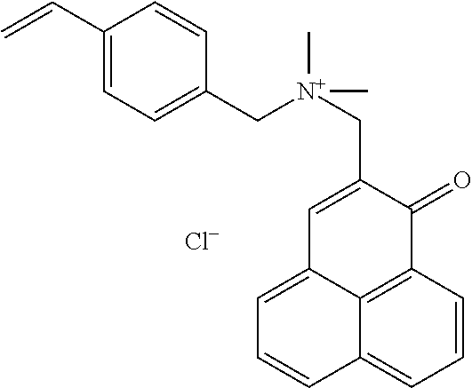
C1=C2C3=C(C=CC=C3C=C1)C(=O)C(C[N+](CC1=CC=C(C=C)C=C1)(C)C)=C2.[Cl-]
